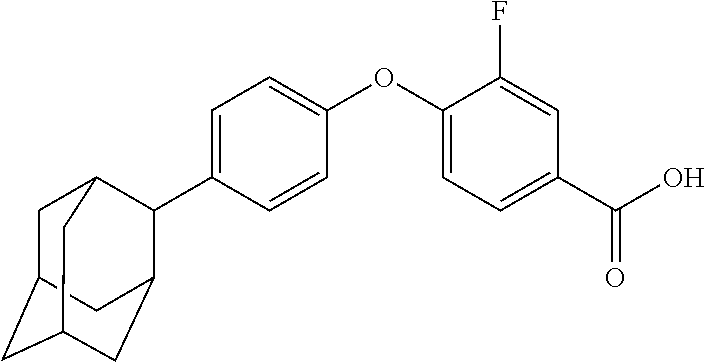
C1=C(C2C3CC4CC(CC2C4)C3)C=CC(OC2=CC=C(C(O)=O)C=C2F)=C1
